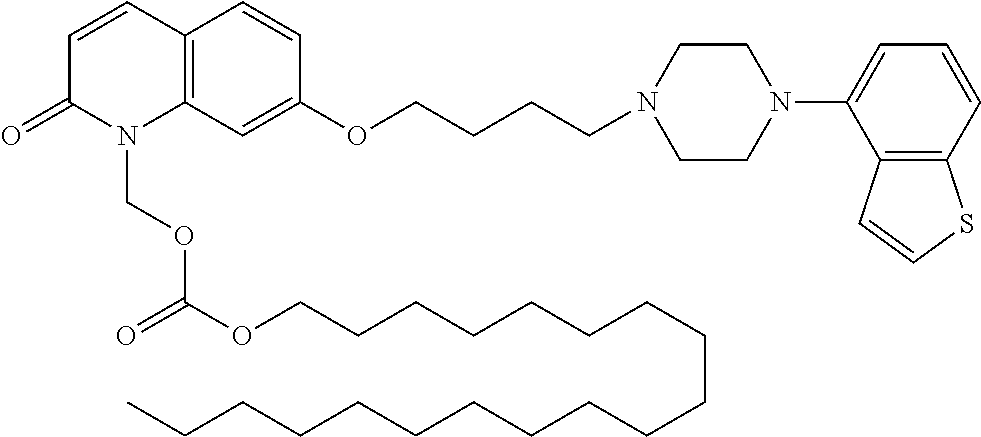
C12=C(C=C(OCCCCN3CCN(C4=CC=CC5=C4C=CS5)CC3)C=C1)N(COC(OCCCCCCCCCCCCCCCCCCC)=O)C(=O)C=C2
